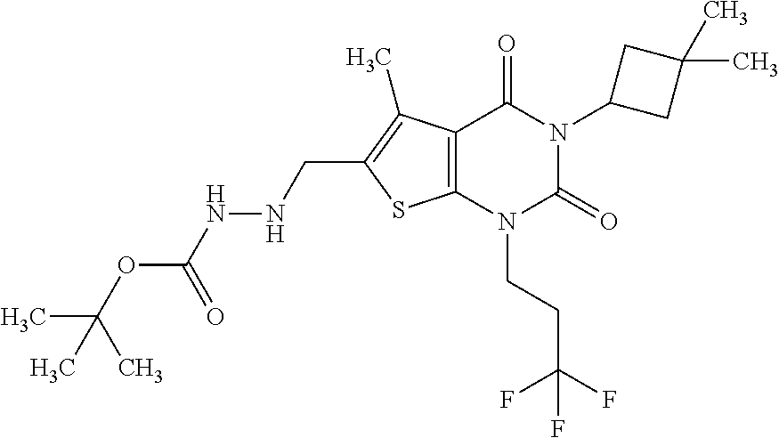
C12=C(N(CCC(F)(F)F)C(=O)N(C3CC(C)(C)C3)C1=O)SC(CNNC(OC(C)(C)C)=O)=C2C
